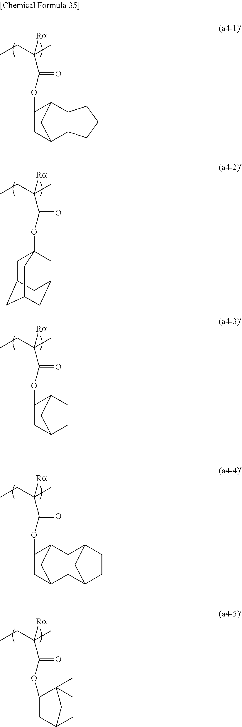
CCC(C)([Ra])C(OC1C2C3C(C(C1)C2)CCC3)=O.CCC(C)([Ra])C(OC1C2CCC(C1)C2)=O.CCC(C)([Ra])C(OC12CC3CC(CC(C1)C3)C2)=O.CCC(C)([Ra])C(OC1C2CC(C1)C1C2C2CCC1C2)=O.CCC(C)([Ra])C(=O)OC1CC2CCC1(C)C2(C)C
